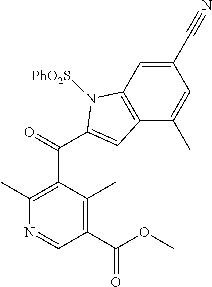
C1(C#N)=CC2=C(C(C)=C1)C=C(C(C1=C(C)N=CC(C(OC)=O)=C1C)=O)N2[PhO2S]
